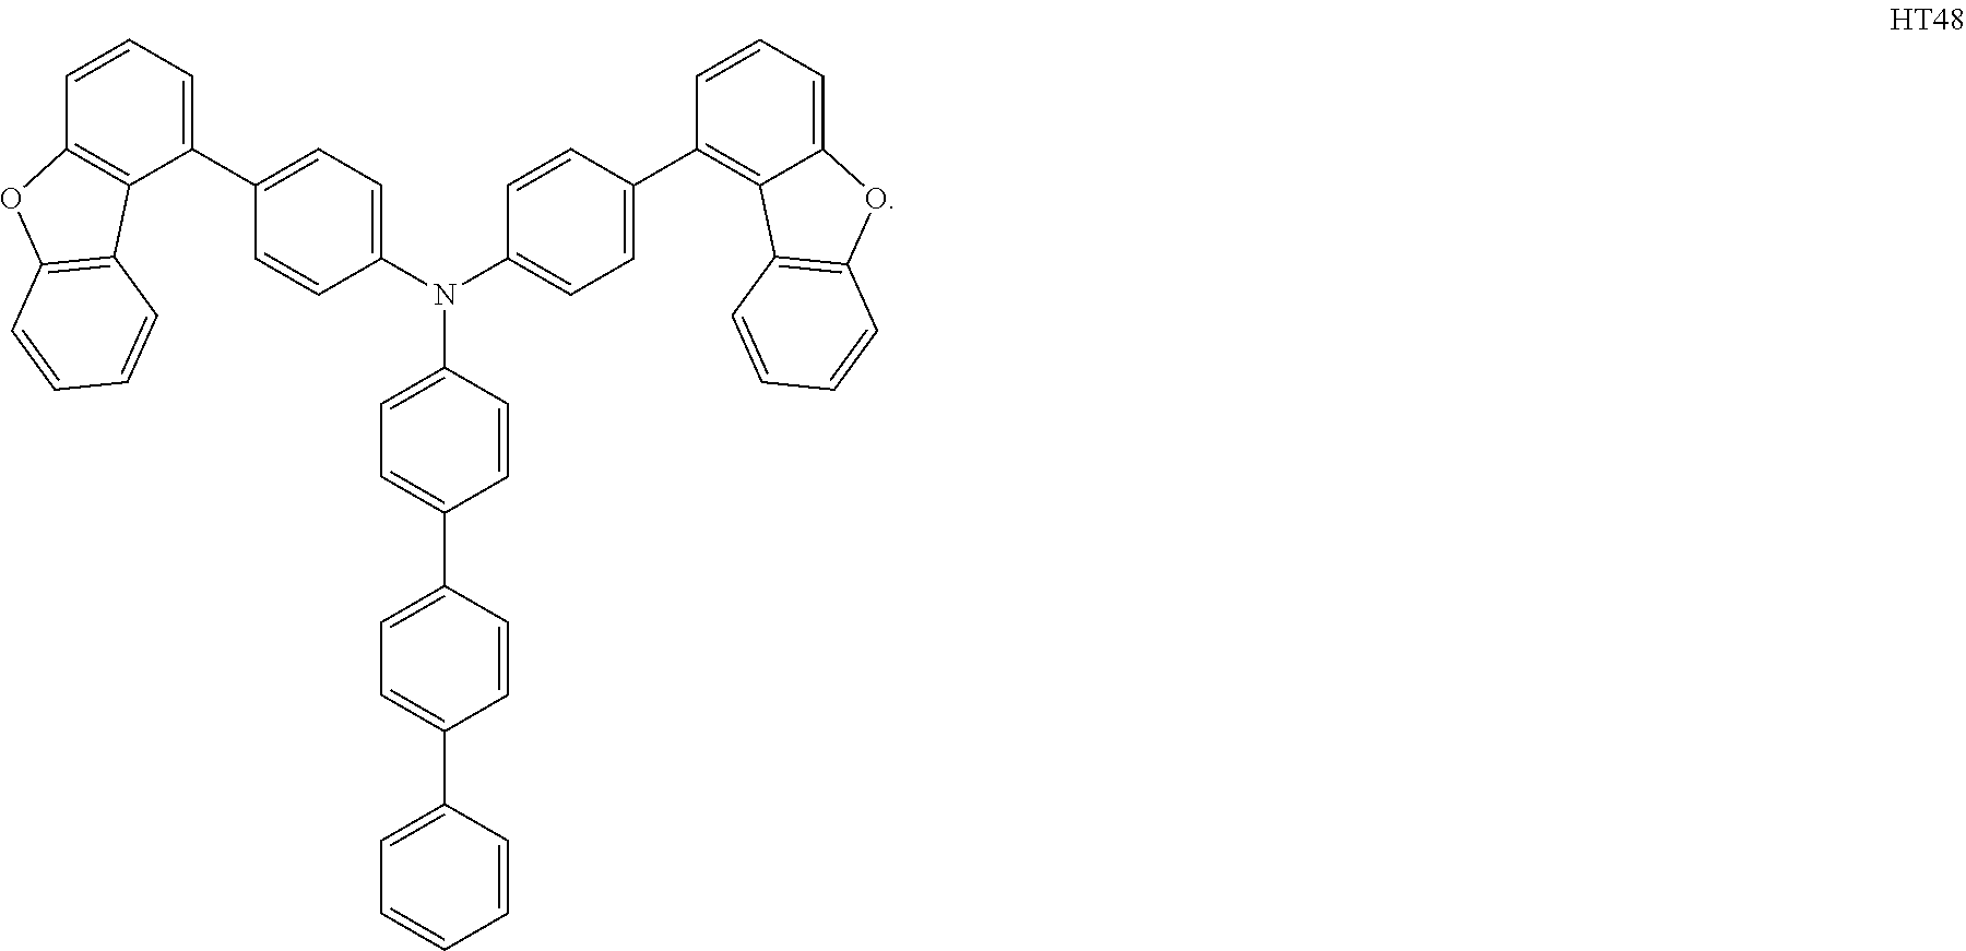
N(C1=CC=C(C2=CC=C(C3=CC=CC=C3)C=C2)C=C1)(C1=CC=C(C2=CC=CC3=C2C2=C(O3)C=CC=C2)C=C1)C1=CC=C(C2=C3C(=CC=C2)OC2=C3C=CC=C2)C=C1
